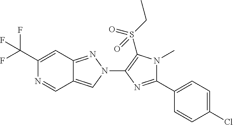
C1(C(F)(F)F)=CC2=NN(C3=C(S(CC)(=O)=O)N(C)C(C4=CC=C(Cl)C=C4)=N3)C=C2C=N1
